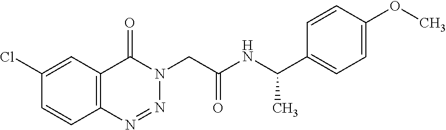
C1=C(Cl)C=CC2=C1C(=O)N(CC(NC(C1=CC=C(OC)C=C1)C)=O)N=N2
